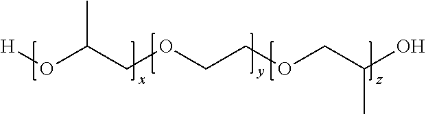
[H]OC(COCCOCC(O)C)C
